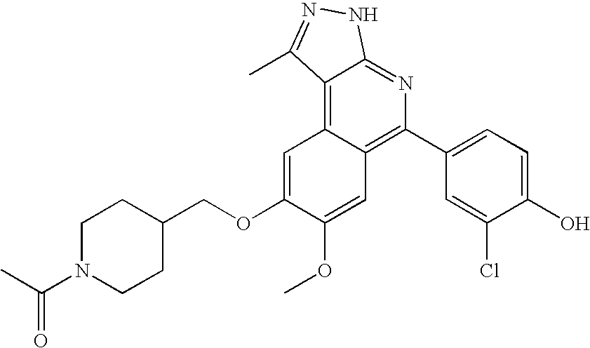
C1=C(O)C(Cl)=CC(C2=C3C(=C4C(=N2)NN=C4C)C=C(OCC2CCN(C(C)=O)CC2)C(OC)=C3)=C1
